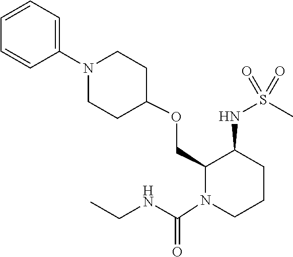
N1(C2=CC=CC=C2)CCC(OCC2C(NS(C)(=O)=O)CCCN2C(NCC)=O)CC1
